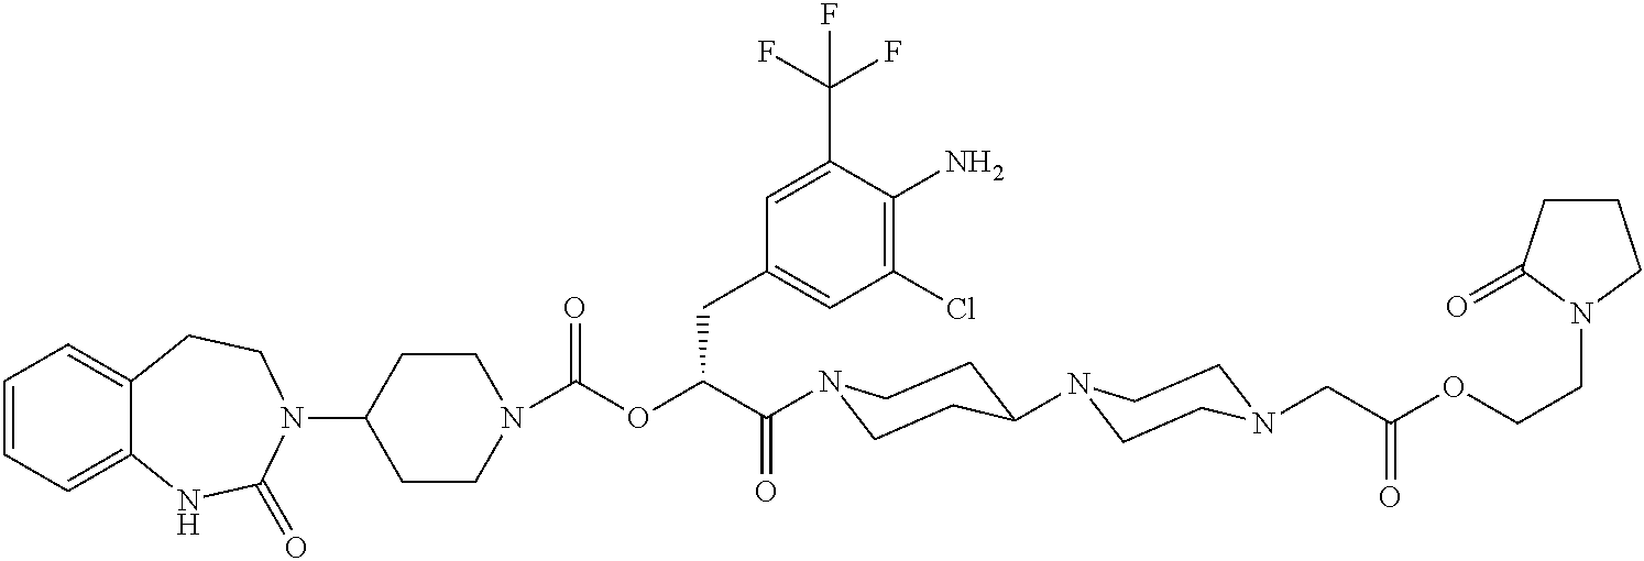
C1(N2CCC3=CC=CC=C3NC2=O)CCN(C(OC(C(=O)N2CCC(N3CCN(CC(OCCN4CCCC4=O)=O)CC3)CC2)CC2=CC(Cl)=C(N)C(C(F)(F)F)=C2)=O)CC1
